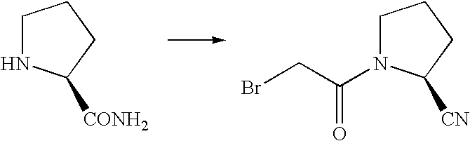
C1NC([CONH2])CC1.C1N(C(CBr)=O)C([CN])CC1
